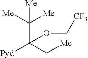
C(C([Me])([Me])[Me])(C[Me])([Pyd])OC[CF3]
